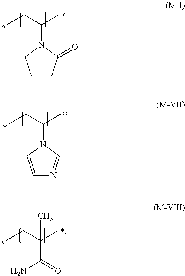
CCC(C)N1CCCC1=O.CCC(C)N1C=CN=C1.CCC(C)(C(=O)N)C
